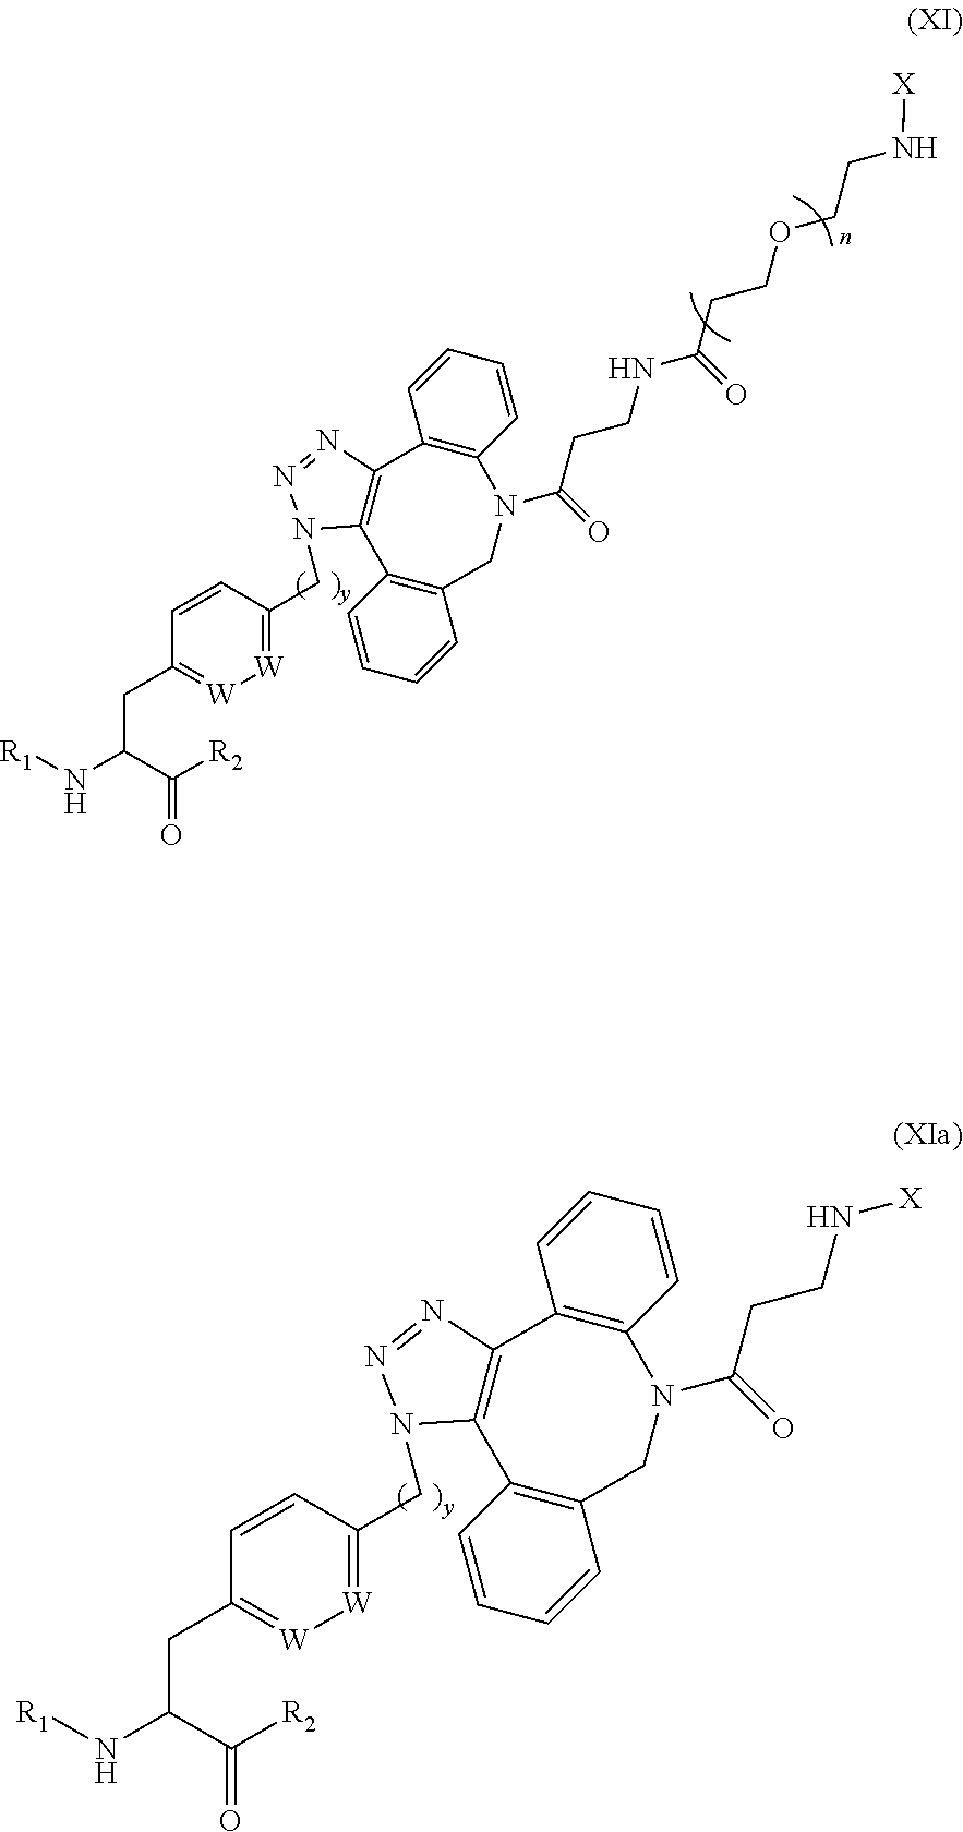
C1(CC(C(=O)[R2])N[R1])=[W][W]=C(CN2C3=C(C4=C(C=CC=C4)N(C(CCNC(CCOCCN[X])=O)=O)CC4=C3C=CC=C4)N=N2)C=C1.C1(CC(C(=O)[R2])N[R1])=[W][W]=C(CN2C3=C(C4=C(C=CC=C4)N(C(CCN[X])=O)CC4=C3C=CC=C4)N=N2)C=C1
